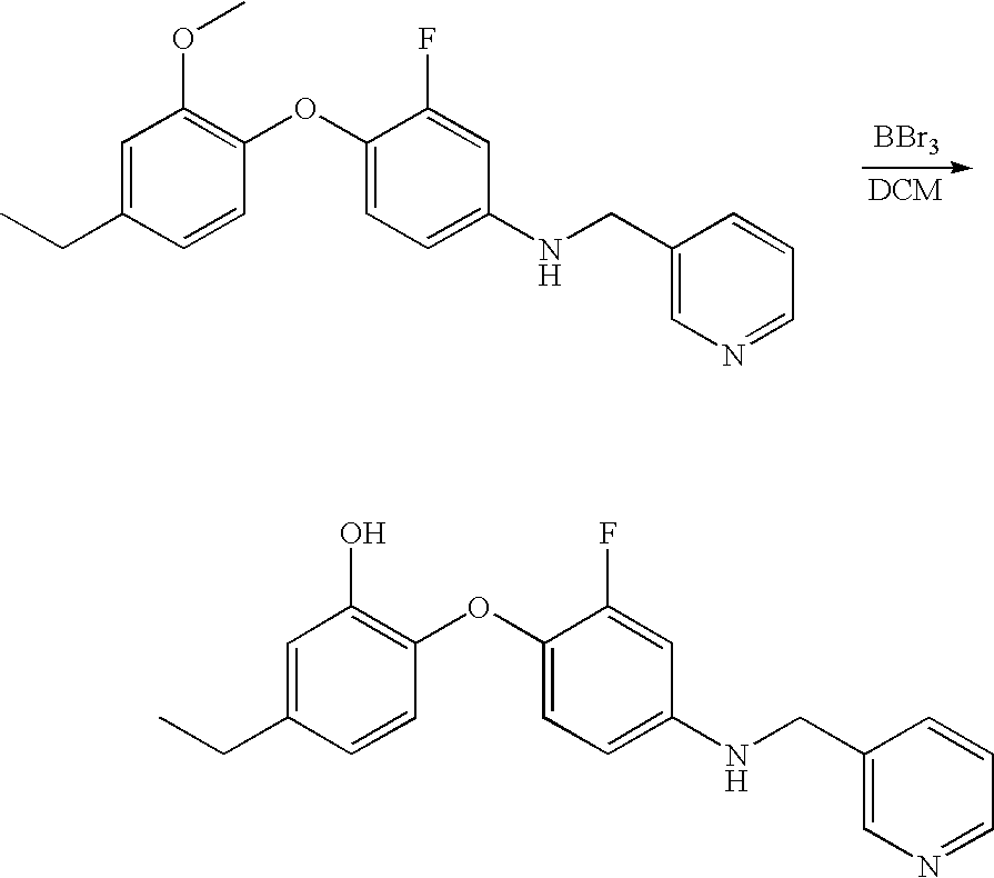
[BBr3].C1=C(CC)C=CC(OC2=CC=C(NCC3=CN=CC=C3)C=C2F)=C1OC.C1=C(CC)C=CC(OC2=CC=C(NCC3=CN=CC=C3)C=C2F)=C1O
